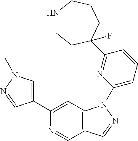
C1(C2=CN(C)N=C2)=CC2=C(C=N1)C=NN2C1=CC=CC(C2(F)CCNCCC2)=N1
